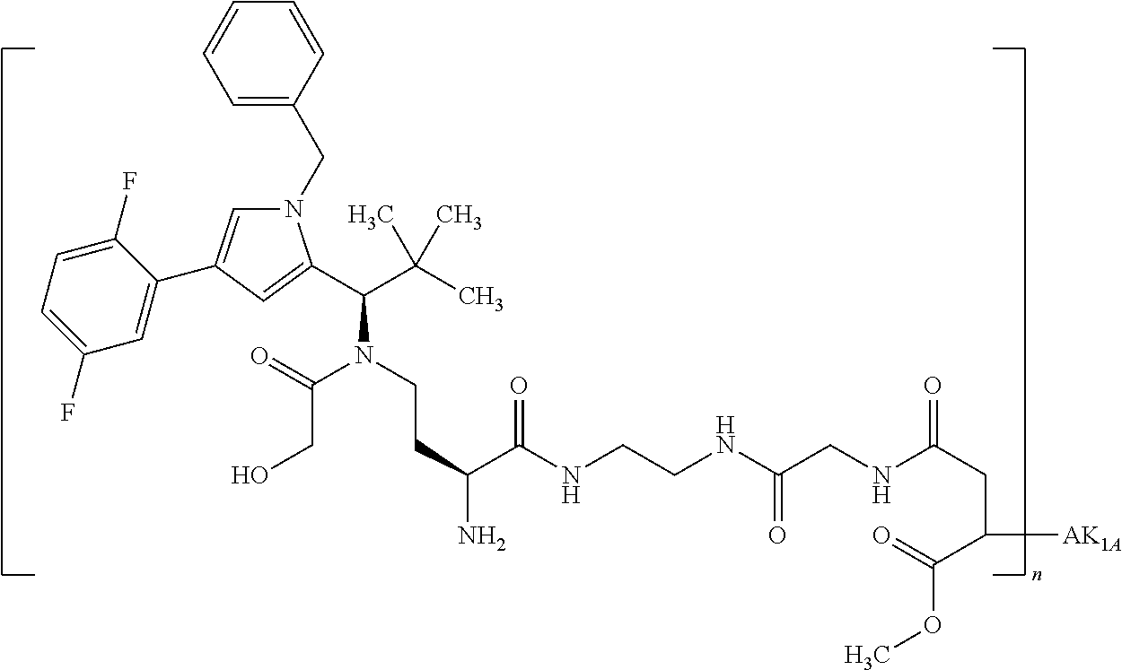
N1(CC2=CC=CC=C2)C=C(C2=CC(F)=CC=C2F)C=C1C(C(C)(C)C)N(CCC(C(NCCNC(CNC(CC([AK1A])C(OC)=O)=O)=O)=O)N)C(=O)CO
